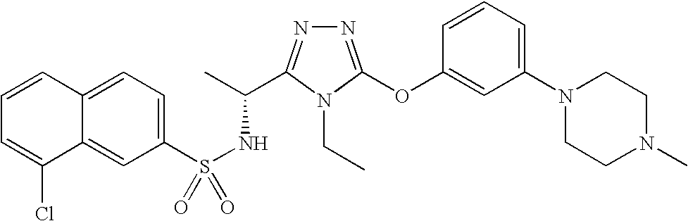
C12=CC=C(S(NC(C)C3=NN=C(OC4=CC(N5CCN(C)CC5)=CC=C4)N3CC)(=O)=O)C=C1C(Cl)=CC=C2
